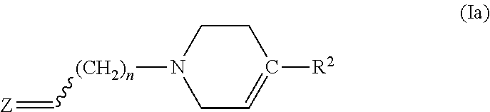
C1CN([(CH2)n]C=[Z])CC=C1[R2]
